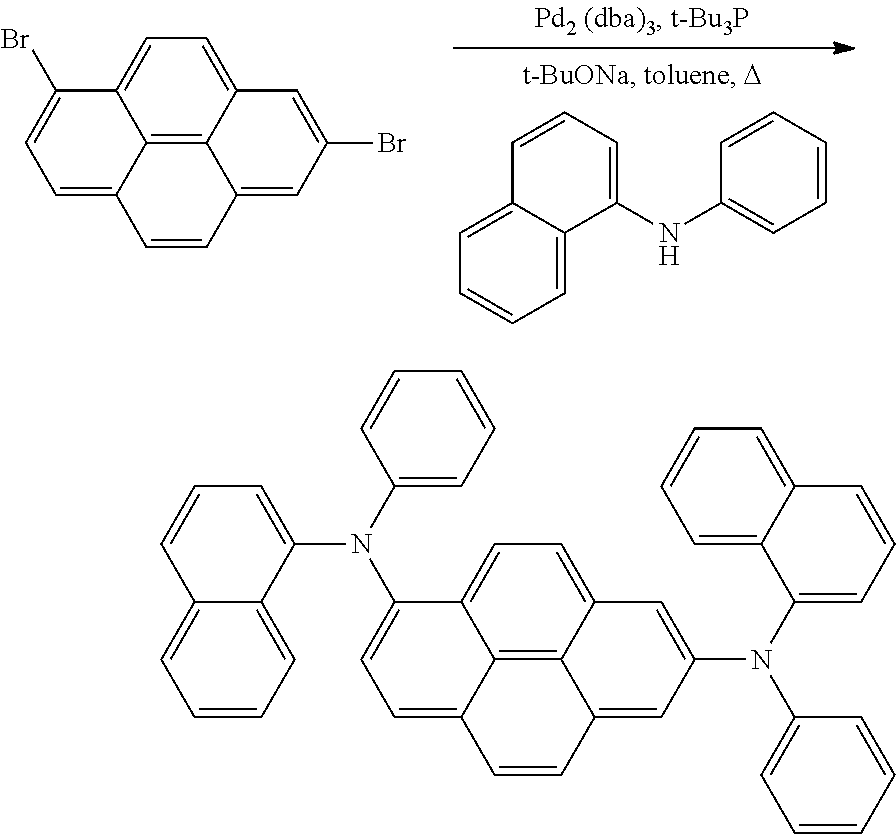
C12=C3C4=CC=C1C(N(C1=CC=CC5=CC=CC=C15)C1=CC=CC=C1)=CC=C2C=CC3=CC(N(C1=CC=CC=C1)C1=CC=CC2=CC=CC=C12)=C4.C12=C3C4=CC=C1C(Br)=CC=C2C=CC3=CC(Br)=C4.C1=C2C(=CC=C1)C=CC=C2NC1=CC=CC=C1
